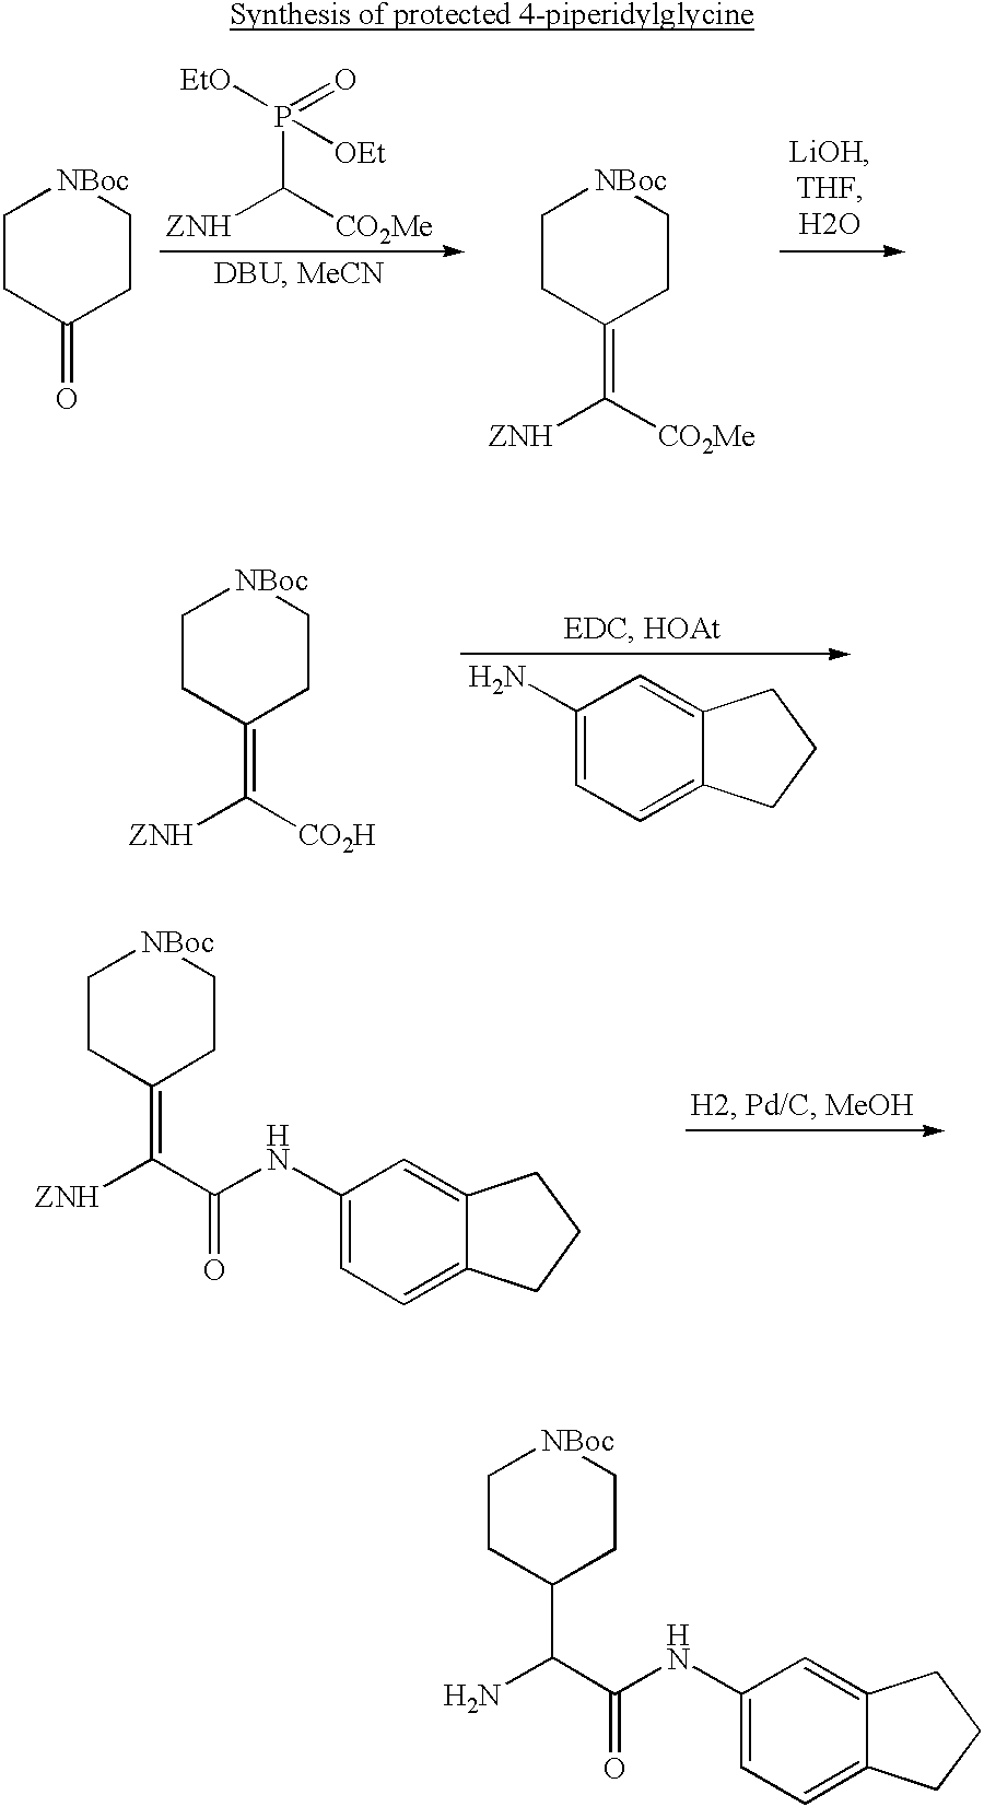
C1CC(=O)CC[NBoc]1.C1CC(=C([CO2Me])[ZNH])CC[NBoc]1.P(C([CO2Me])[ZNH])([EtO])(=O)[OEt].C1CC(=C([CO2H])[ZNH])CC[NBoc]1.C1(N)=CC=C2C(=C1)CCC2.C1CC(=C(C(NC2=CC=C3C(=C2)CCC3)=O)[ZNH])CC[NBoc]1.C1CC(C(C(NC2=CC=C3C(=C2)CCC3)=O)N)CC[NBoc]1
